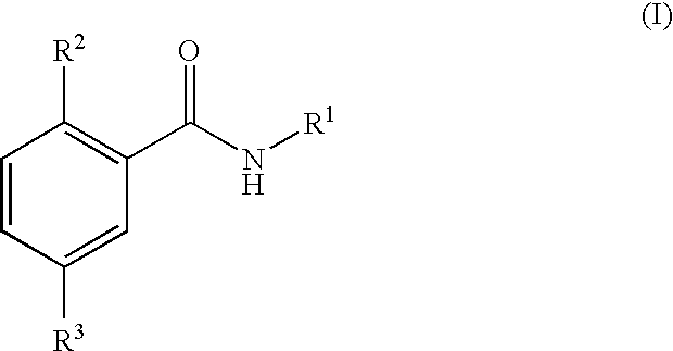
C1=CC([R3])=CC(C(N[R1])=O)=C1[R2]
